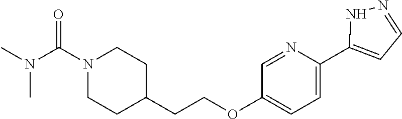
C(COC1=CC=C(C2=CC=NN2)N=C1)C1CCN(C(N(C)C)=O)CC1
